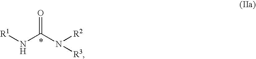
[R1]NC(N([R2])[R3])=O
